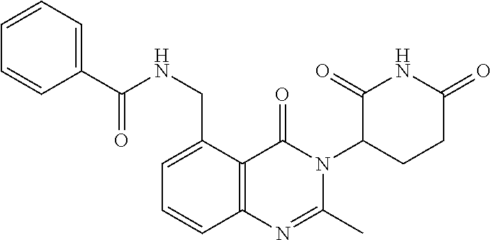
C1=CC=C(C(NCC2=CC=CC3=C2C(=O)N(C2CCC(=O)NC2=O)C(C)=N3)=O)C=C1
